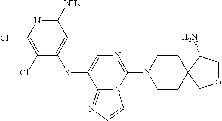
C1(N)=NC(Cl)=C(Cl)C(SC2=CN=C(N3CCC4(CC3)COCC4N)N3C2=NC=C3)=C1
